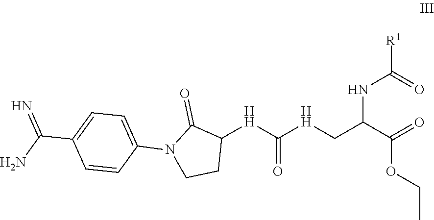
C1([HH]C([HH]CC(C(=O)OCC)NC(=O)[R1])=O)C(=O)N(C2=CC=C(C(N)=N)C=C2)CC1
